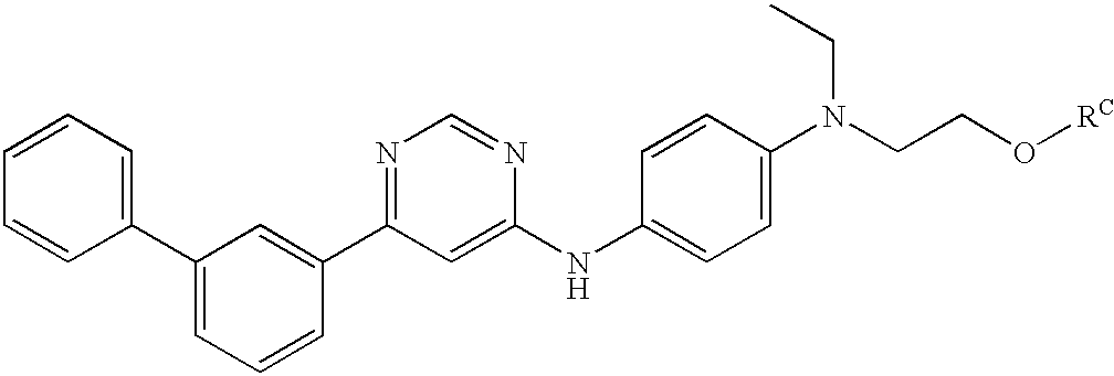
C1=CC=CC(C2=CC=CC(C3=NC=NC(NC4=CC=C(N(CCO[RC])CC)C=C4)=C3)=C2)=C1
